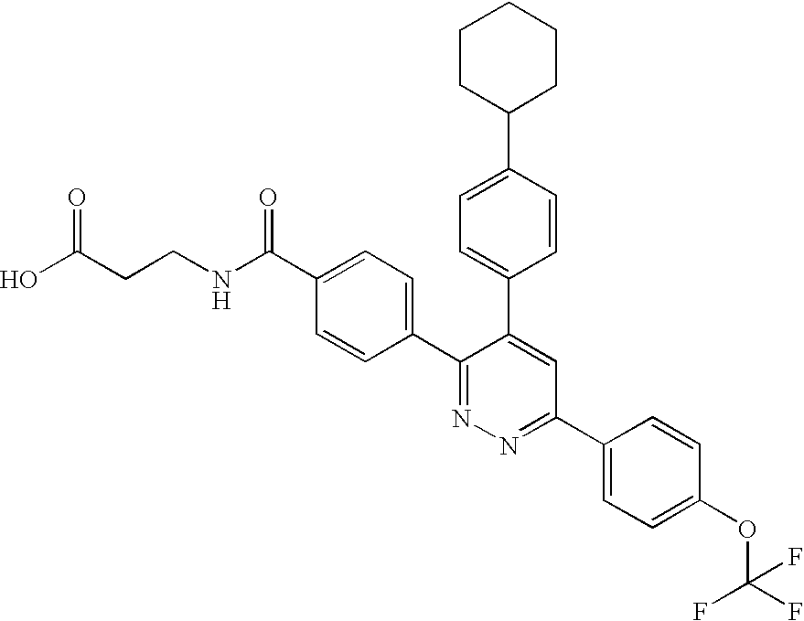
OC(CCNC(C1=CC=C(C2=NN=C(C3=CC=C(OC(F)(F)F)C=C3)C=C2C2=CC=C(C3CCCCC3)C=C2)C=C1)=O)=O
